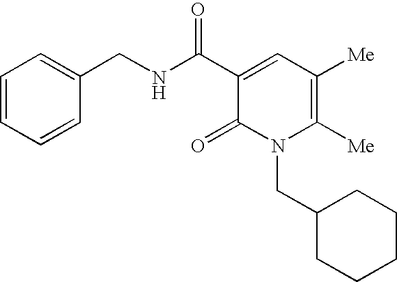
C1=C(CNC(C2=CC([Me])=C([Me])N(CC3CCCCC3)C2=O)=O)C=CC=C1
